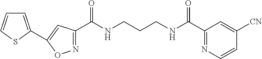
N1=C(C(NCCCNC(C2=NC=CC([CN])=C2)=O)=O)C=C(C2=CC=CS2)O1
